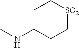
CNC1CC[SO2]CC1
